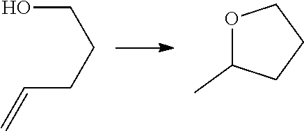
OCCCC=C.O1C(C)CCC1
